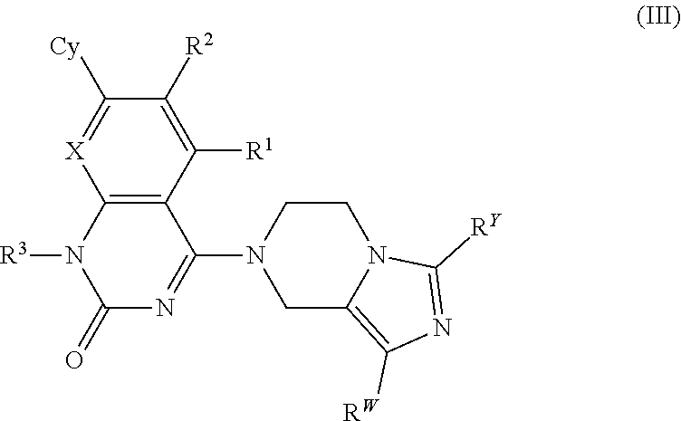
C12=C(C(N3CCN4C([RY])=NC([RW])=C4C3)=NC(=O)N1[R3])C([R1])=C([R2])C([Cy])=[X]2
